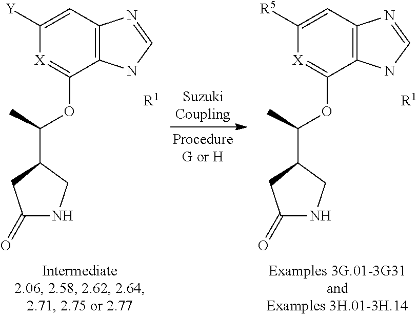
C1([Y])=CC2=C(C(OC(C3CC(=O)NC3)C)=[X]1)NC=N2.[R1].C1([R5])=CC2=C(C(OC(C3CC(=O)NC3)C)=[X]1)NC=N2.[R1]
